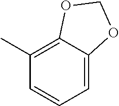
C1=C2C(=C(C)C=C1)OCO2
